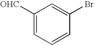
C1([OHC])=CC=CC(Br)=C1
